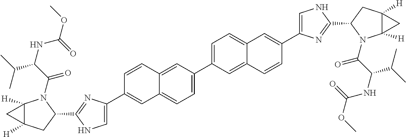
C12=CC(C3=CC=C4C(=C3)C=CC(C3=CNC(C5N(C(C(NC(OC)=O)C(C)C)=O)C6([H])C([H])(C5)C6)=N3)=C4)=CC=C1C=C(C1=CNC(C3N(C(C(NC(OC)=O)C(C)C)=O)C4([H])C([H])(C3)C4)=N1)C=C2
